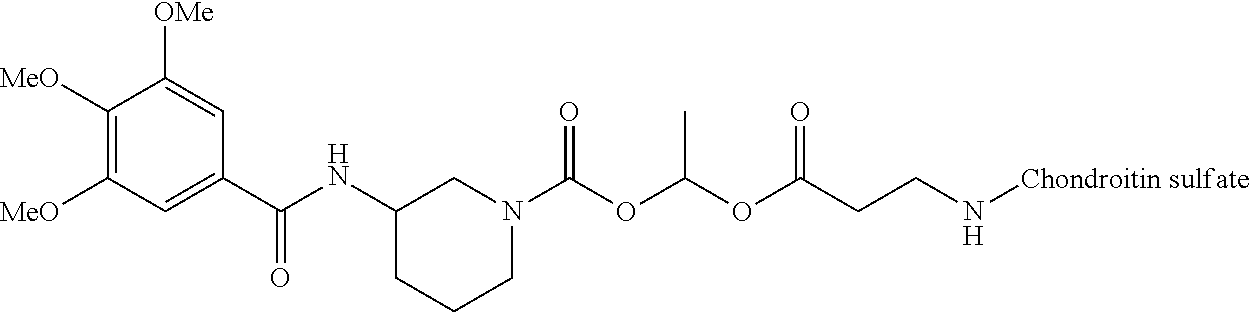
N([Chondroitin sulfate])CCC(OC(OC(N1CCCC(NC(C2=CC([MeO])=C([MeO])C([OMe])=C2)=O)C1)=O)C)=O
